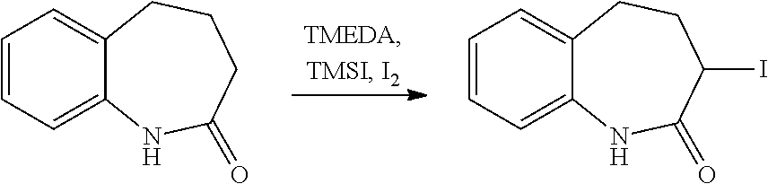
C12=CC=CC=C1NC(=O)CCC2.C12=CC=CC=C1NC(=O)C(I)CC2
